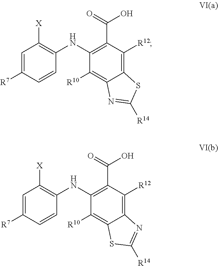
C1(NC2=C([X])C=C([R7])C=C2)=C(C(=O)O)C([R12])=C2C(=C1[R10])N=C([R14])S2.C1(NC2=C([X])C=C([R7])C=C2)=C(C(=O)O)C([R12])=C2C(=C1[R10])SC([R14])=N2
